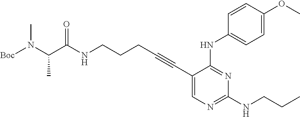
[Boc]N(C(C(NCCCC#CC1=CN=C(NCCC)N=C1NC1=CC=C(OC)C=C1)=O)C)C
